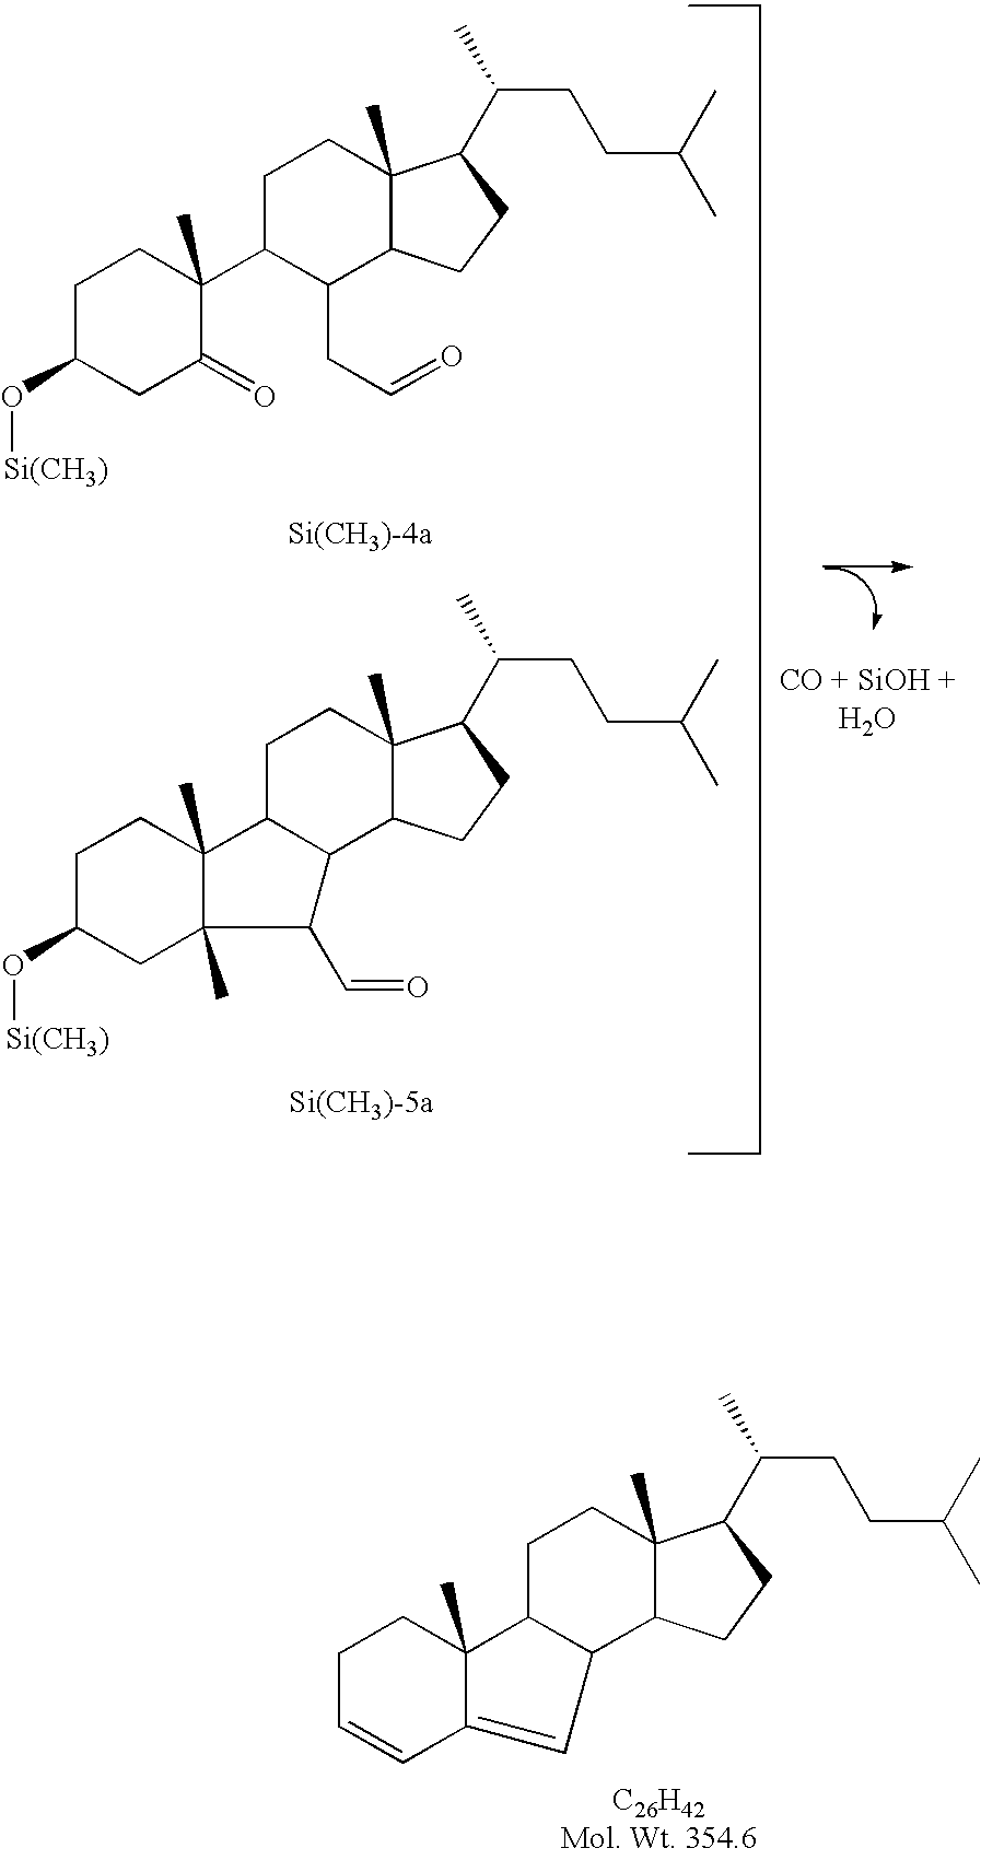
C1C=CC2=CC3C4C(C)(CCC3C2(C)C1)C(C(CCC(C)C)C)CC4.C1C(O[Si(CH3)])CC(=O)C(C2C(CC=O)C3C(C)(CC2)C(C(CCC(C)C)C)CC3)(C)C1.C1C(O[Si(CH3)])CC2(C)C(C)(C1)C1C(C3C(C)(CC1)C(C(CCC(C)C)C)CC3)C2C=O
